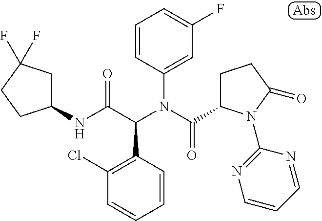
C1(NC(C(N(C(=O)C2CCC(=O)N2C2=NC=CC=N2)C2=CC(F)=CC=C2)C2=C(Cl)C=CC=C2)=O)CC(F)(F)CC1
